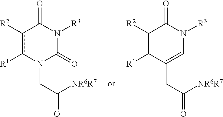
[R3]N1C(=O)c([R2])c([R1])N(CC([NR6R7])=O)C1=O.[R3]N1C(=O)c([R2])c([R1])C(CC([NR6R7])=O)=C1
